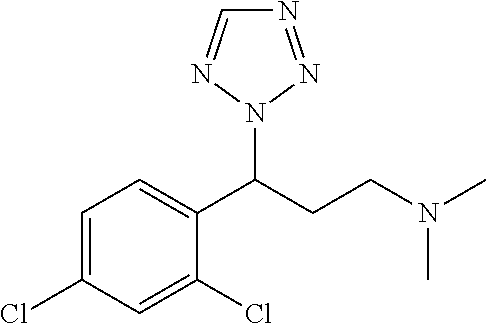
C1=C(Cl)C=C(Cl)C(C(CCN(C)C)N2N=NC=N2)=C1
